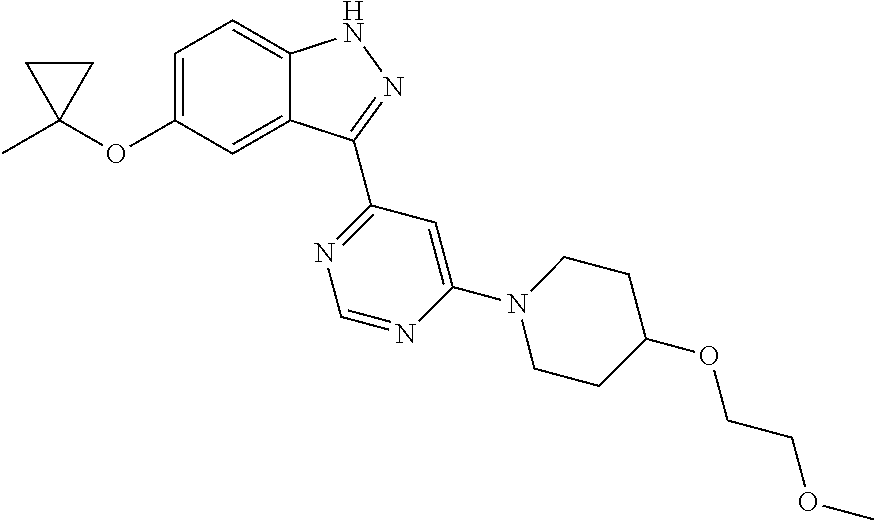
CC1(OC2=CC=C3C(=C2)C(C2=NC=NC(N4CCC(OCCOC)CC4)=C2)=NN3)CC1
